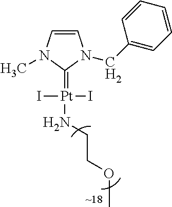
[Pt](I)(I)(=C1N(C)C=CN1CC1=CC=CC=C1)NCCOC
